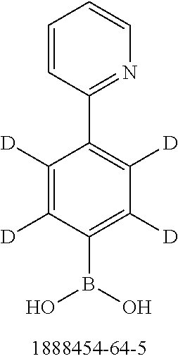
C1=CC(C2=C([D])C([D])=C(B(O)O)C([D])=C2[D])=NC=C1
